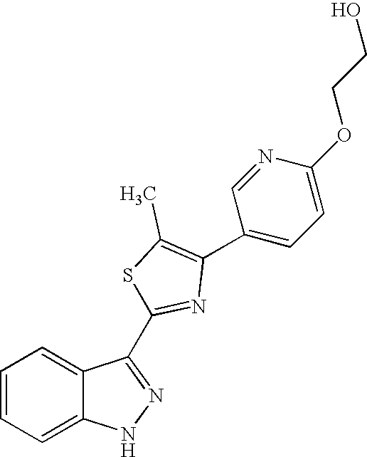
C1=CC=C2C(=C1)NN=C2C1=NC(C2=CC=C(OCCO)N=C2)=C(C)S1
